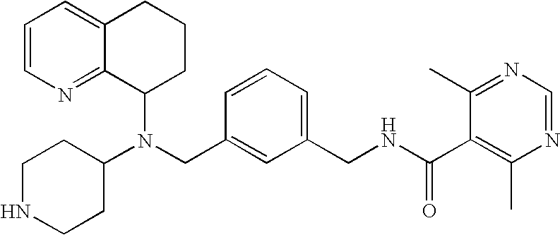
N(CC1=CC(CNC(C2=C(C)N=CN=C2C)=O)=CC=C1)(C1CCCC2=CC=CN=C12)C1CCNCC1
